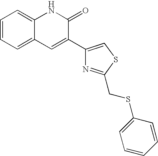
C1=CC=C2C(=C1)NC(=O)C(C1=CSC(CSC3=CC=CC=C3)=N1)=C2
